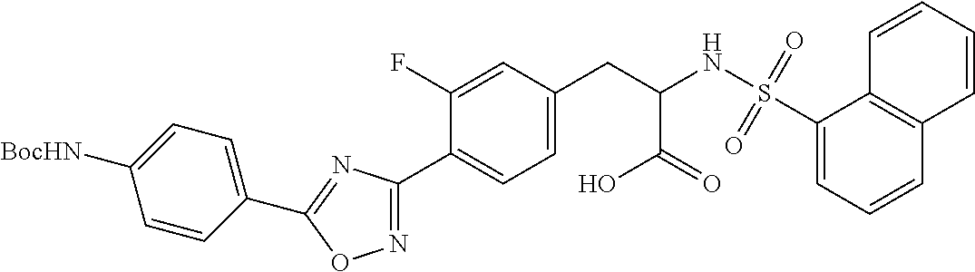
C1=C([BocHN])C=CC(C2=NC(C3=CC=C(CC(NS(C4=CC=CC5=C4C=CC=C5)(=O)=O)C(O)=O)C=C3F)=NO2)=C1
